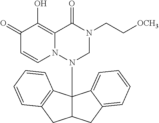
C1(=O)C=CN2C(=C1O)C(=O)N(CC[OCH3])CN2C12C(CC3=CC=CC=C13)CC1=C2C=CC=C1
